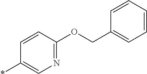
C1=CC(OCC2=CC=CC=C2)=NC=C1*
